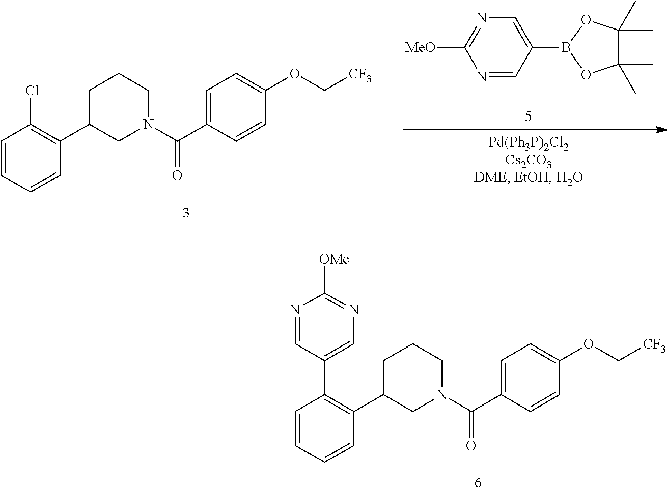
C1=CC=CC(C2CN(C(=O)C3=CC=C(OC[CF3])C=C3)CCC2)=C1C1=CN=C([OMe])N=C1.C1=CC=CC(C2CN(C(=O)C3=CC=C(OC[CF3])C=C3)CCC2)=C1Cl.N1=CC(B2OC(C)(C)C(C)(C)O2)=CN=C1[MeO]
